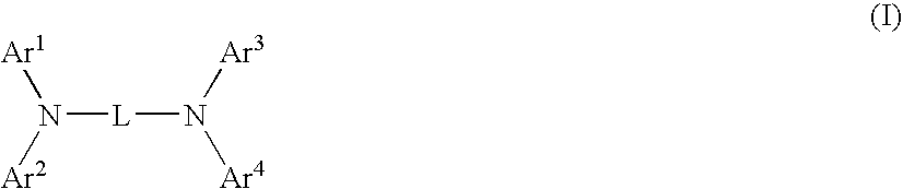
N([L]N([Ar3])[Ar4])([Ar1])[Ar2]
